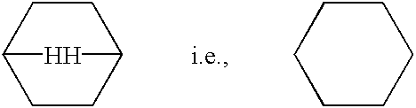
C1C2CCC(C1)[H]2.C1CCCCC1
